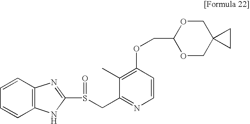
C1=CC2=C(C=C1)N=C(S(CC1=NC=CC(OCC3OCC4(CO3)CC4)=C1C)=O)N2
